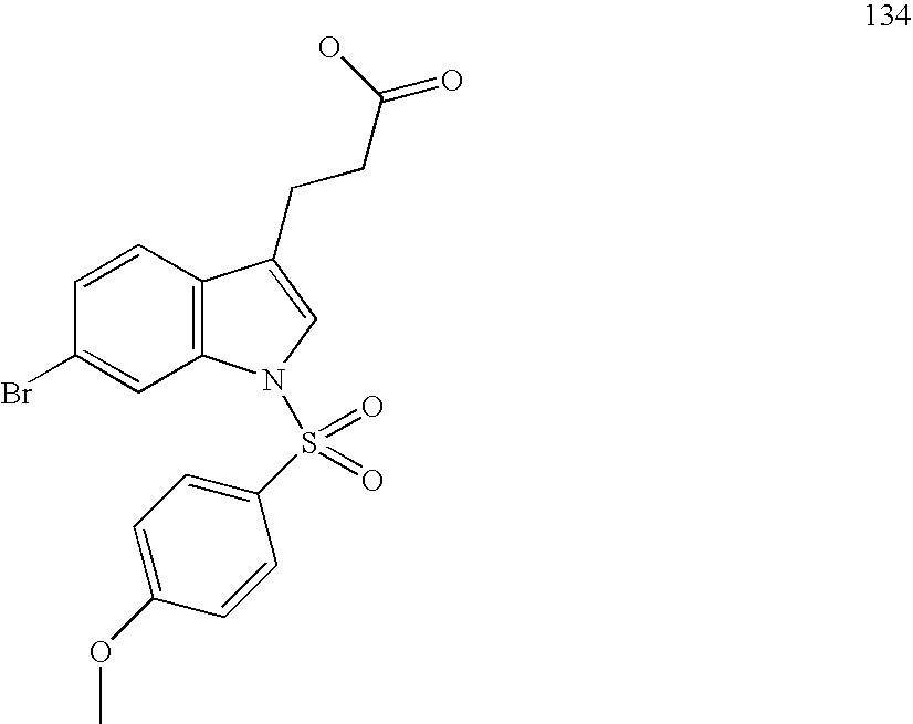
C1=CC2=C(C=C1Br)N(S(=O)(=O)C1=CC=C(OC)C=C1)C=C2CCC(=O)O
